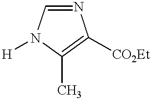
N1=CN([H])C(C)=C1[CO2Et]
